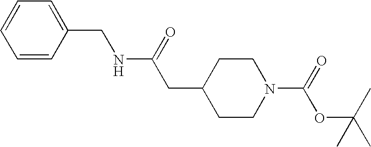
C1=CC(CNC(CC2CCN(C(=O)OC(C)(C)C)CC2)=O)=CC=C1
